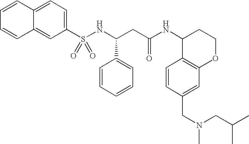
C1=CC2=CC=C(S(NC(CC(NC3C4=C(OCC3)C=C(CN(C)CC(C)C)C=C4)=O)C3=CC=CC=C3)(=O)=O)C=C2C=C1
